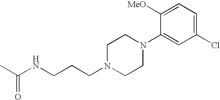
C1N(CCCNC(=O)C)CCN(C2=CC(Cl)=CC=C2[MeO])C1
